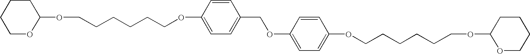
O(C1CCCCO1)CCCCCCOC1=CC=C(COC2=CC=C(OCCCCCCOC3OCCCC3)C=C2)C=C1
